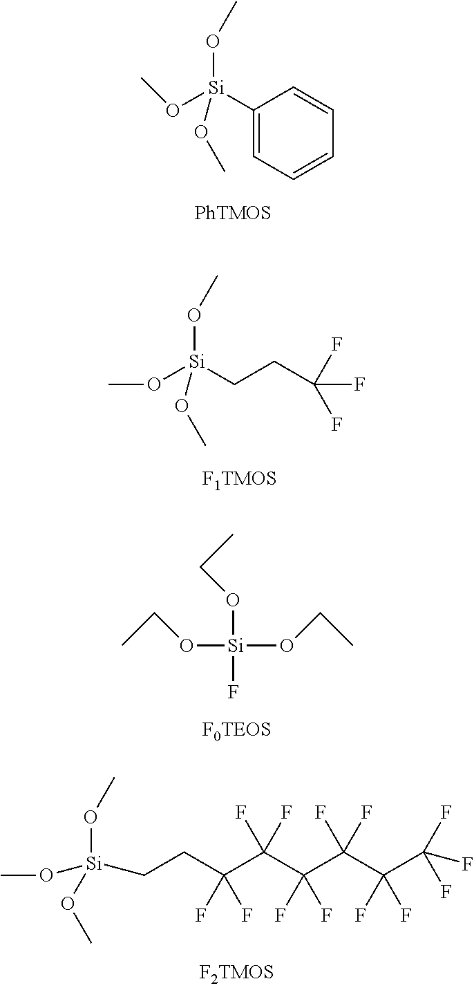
C1([Si](OC)(OC)OC)=CC=CC=C1.C([Si](OC)(OC)OC)CC(F)(F)F.C(C(C(C(C(C(C(F)(F)F)(F)F)(F)F)(F)F)(F)F)(F)F)C[Si](OC)(OC)OC.O([Si](F)(OCC)OCC)CC
